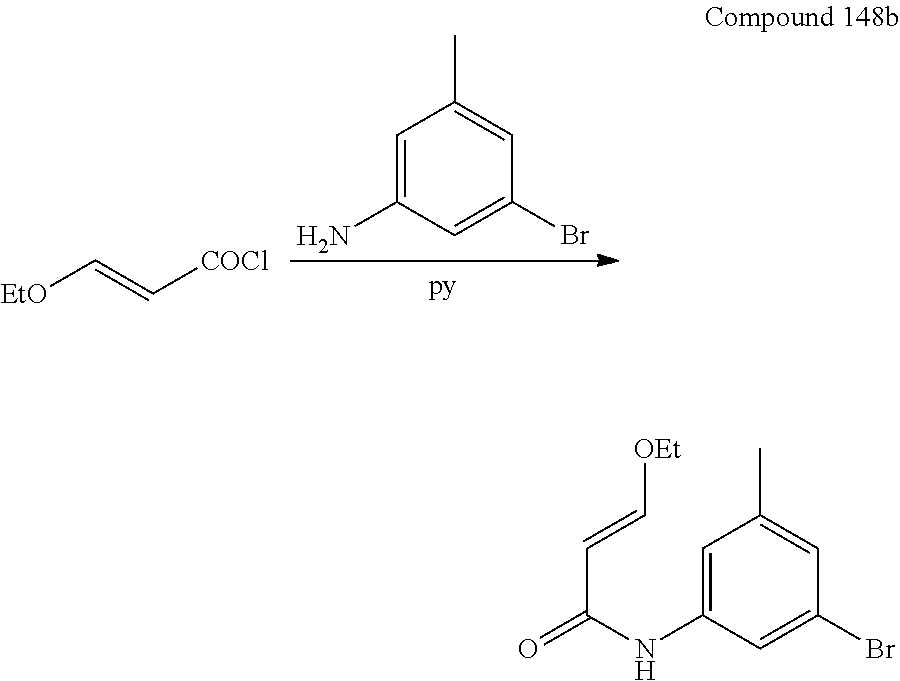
C1=C(N)C=C(Br)C=C1C.[EtO]C=C[COCl].C1=C(NC(=O)C=C[OEt])C=C(Br)C=C1C
